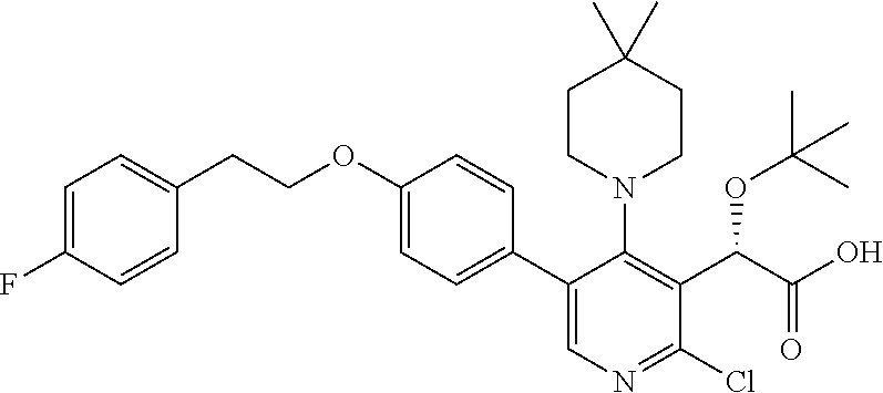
C1(C2=CN=C(Cl)C(C(C(O)=O)OC(C)(C)C)=C2N2CCC(C)(C)CC2)=CC=C(OCCC2=CC=C(F)C=C2)C=C1
